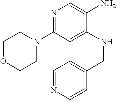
N1(C2=NC=C(N)C(NCC3=CC=NC=C3)=C2)CCOCC1
